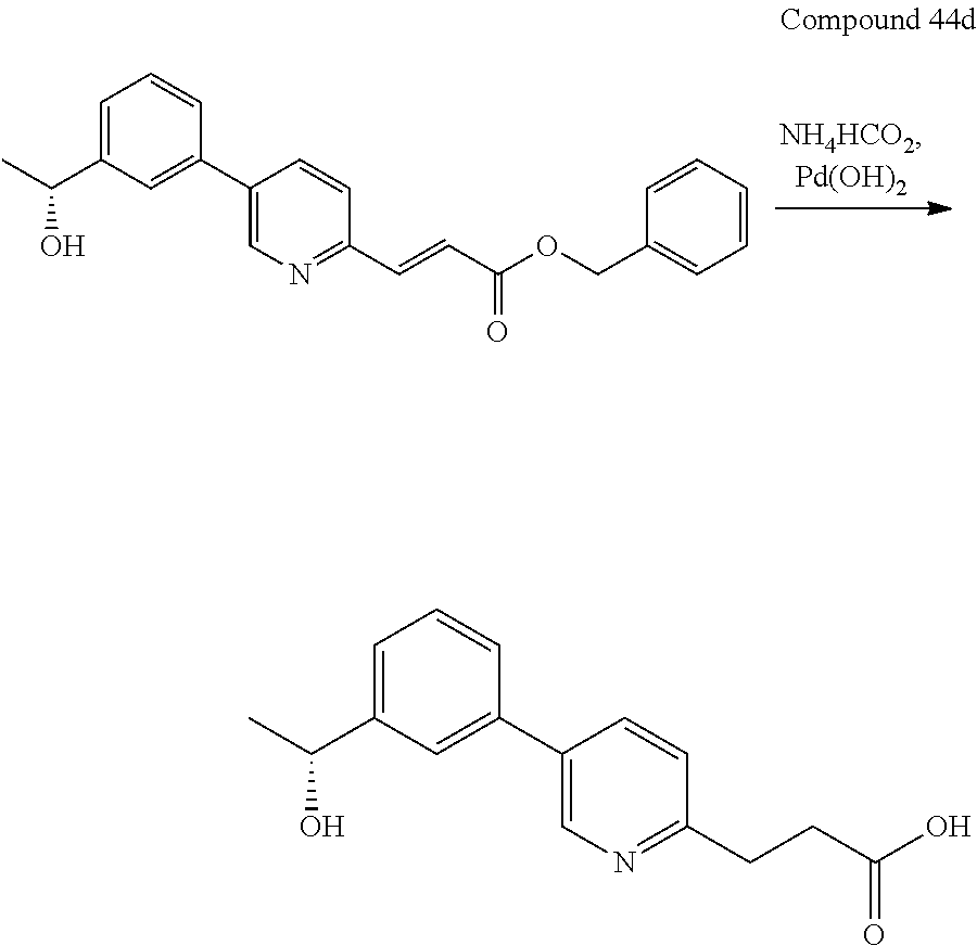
C1(C2=CC(C(O)C)=CC=C2)=CN=C(C=CC(OCC2=CC=CC=C2)=O)C=C1.C1(C2=CC(C(C)O)=CC=C2)=CN=C(CCC(O)=O)C=C1
